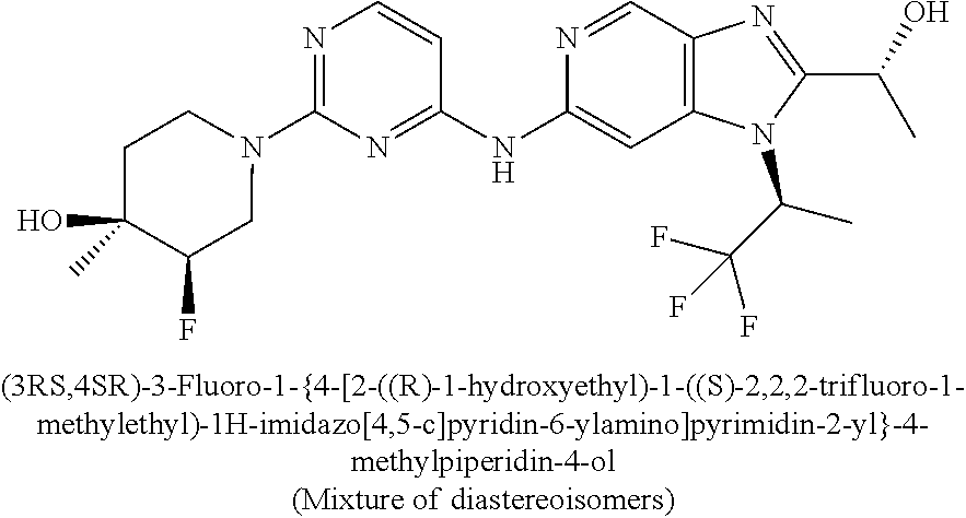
C(C1=NC2=C(N1C(C(F)(F)F)C)C=C(NC1=NC(N3CCC(C)(O)C(F)C3)=NC=C1)N=C2)(C)O
